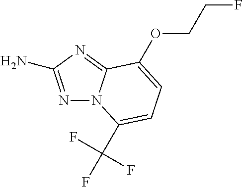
N1=C(N)N=C2N1C(C(F)(F)F)=CC=C2OCCF
